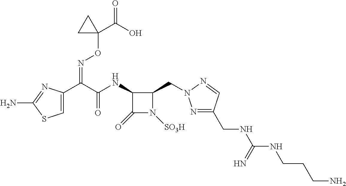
C1=C(C(C(NC2C(=O)N([SO3H])C2CN2N=C(CNC(NCCCN)=N)C=N2)=O)=NOC2(C(=O)O)CC2)N=C(N)S1
